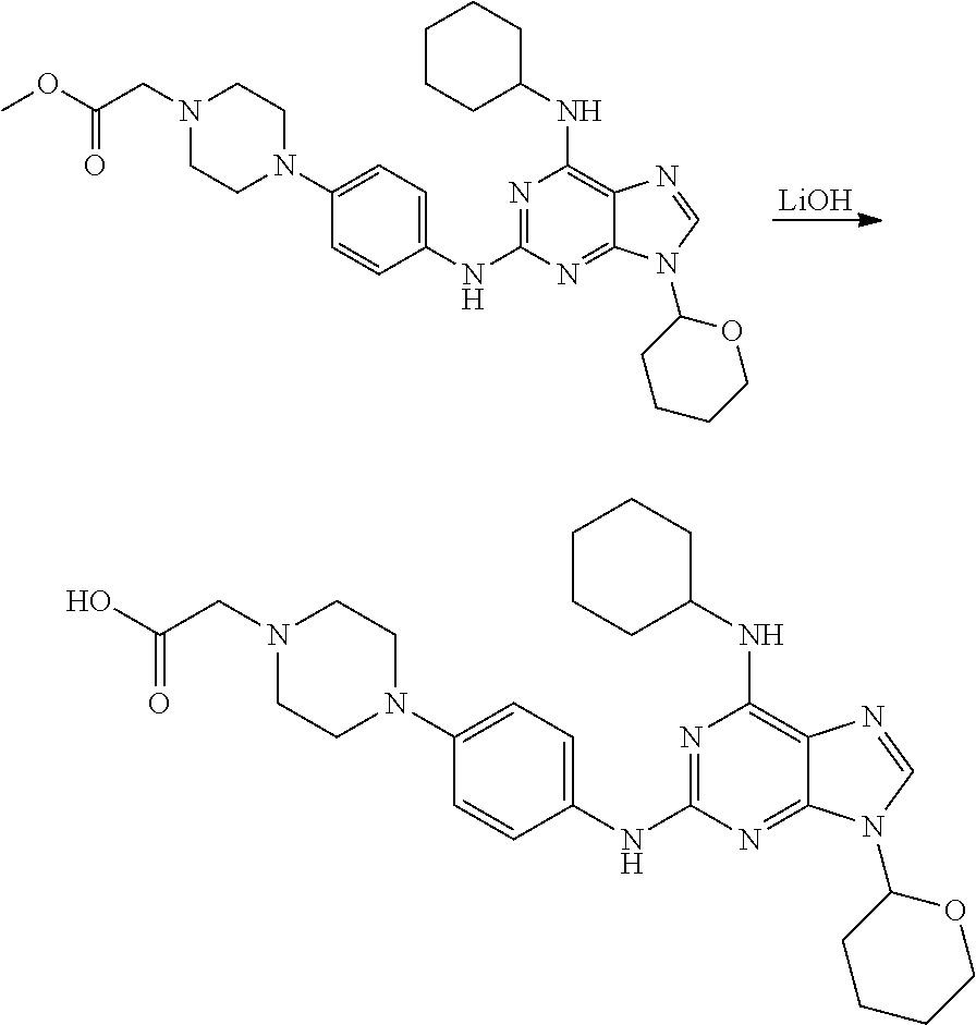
[LiOH].C1CN(C2=CC=C(NC3=NC(NC4CCCCC4)=C4C(=N3)N(C3CCCCO3)C=N4)C=C2)CCN1CC(OC)=O.C1CN(C2=CC=C(NC3=NC(NC4CCCCC4)=C4C(=N3)N(C3CCCCO3)C=N4)C=C2)CCN1CC(O)=O
